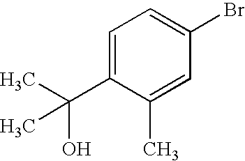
C1=C(C(C)(O)C)C(C)=CC(Br)=C1
